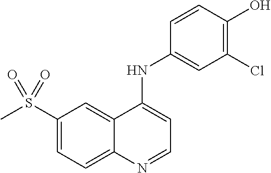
C1(S(C)(=O)=O)=CC=C2C(=C1)C(NC1=CC(Cl)=C(O)C=C1)=CC=N2
